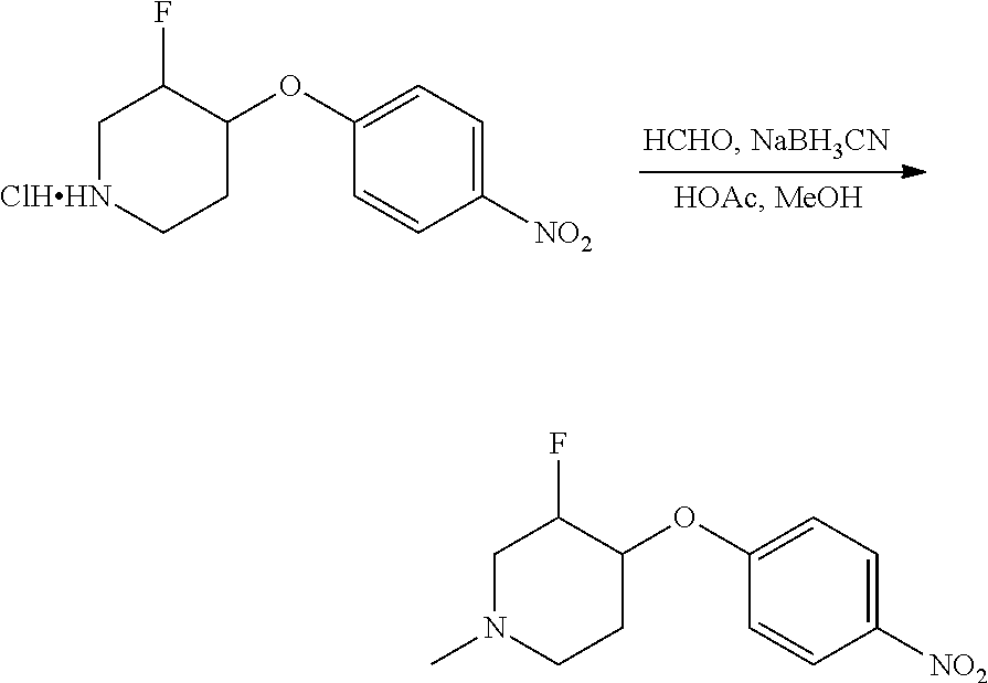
C1[ClHHN]CCC(OC2=CC=C([NO2])C=C2)C1F.C1N(C)CCC(OC2=CC=C([NO2])C=C2)C1F
